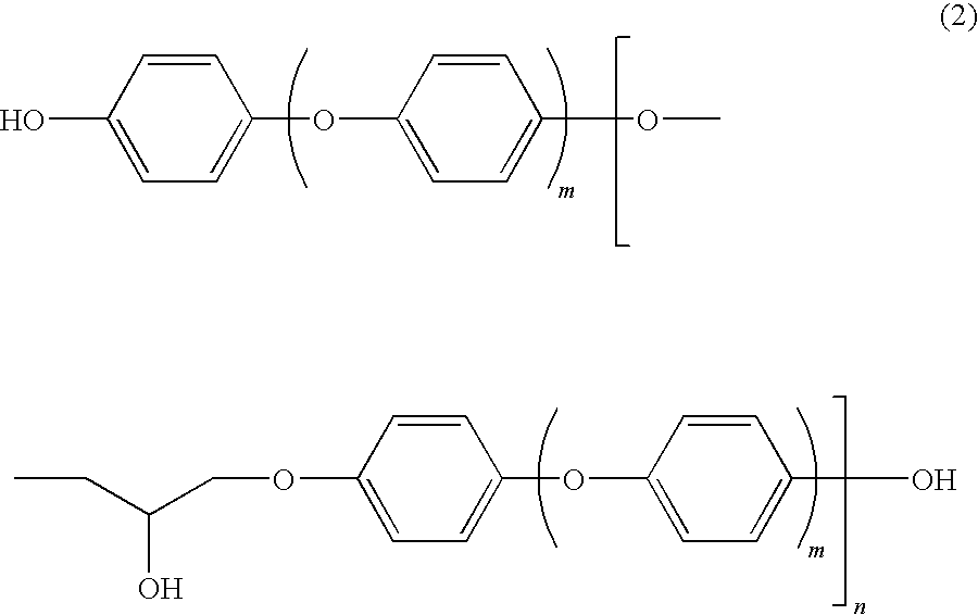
C1=CC(O)=CC=C1OC1=CC=C(OC)C=C1.C(C(COC1=CC=C(OC2=CC=C(O)C=C2)C=C1)O)C
